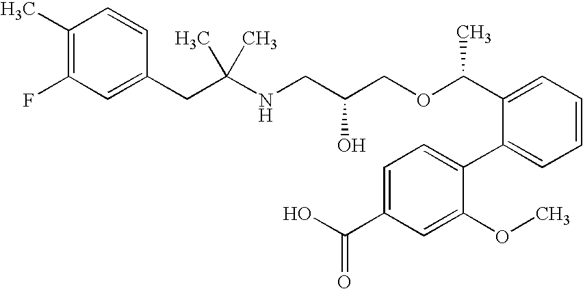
C1(F)=C(C)C=CC(CC(NCC(COC(C2=CC=CC=C2C2=CC=C(C(O)=O)C=C2OC)C)O)(C)C)=C1
